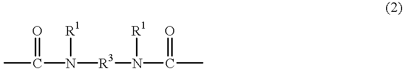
CC(N([R3]N(C(C)=O)[R1])[R1])=O
